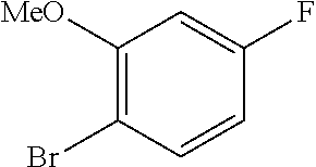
C1([MeO])=C(Br)C=CC(F)=C1
